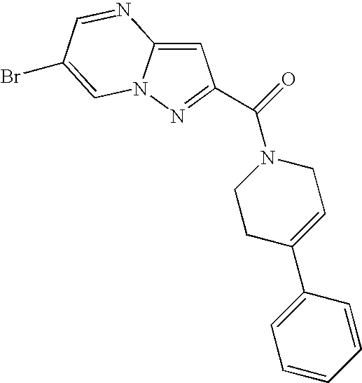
C1=C2N(N=C1C(N1CCC(C3=CC=CC=C3)=CC1)=O)C=C(Br)C=N2
